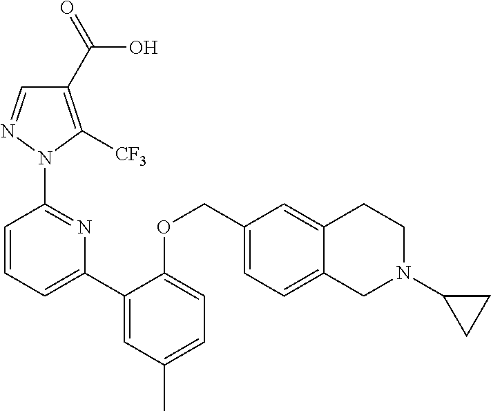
C1(C(=O)O)=C([CF3])N(C2=NC(C3=CC(C)=CC=C3OCC3=CC=C4C(=C3)CCN(C3CC3)C4)=CC=C2)N=C1
